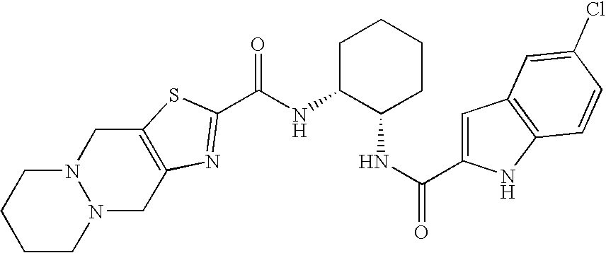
C(NC1C(NC(=O)C2=CC3=C(N2)C=CC(Cl)=C3)CCCC1)(=O)C1=NC2=C(CN3N(C2)CCCC3)S1
